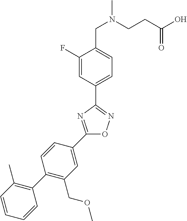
C1(C2=CC(COC)=C(C3=C(C)C=CC=C3)C=C2)=NC(C2=CC=C(CN(C)CCC(O)=O)C(F)=C2)=NO1
